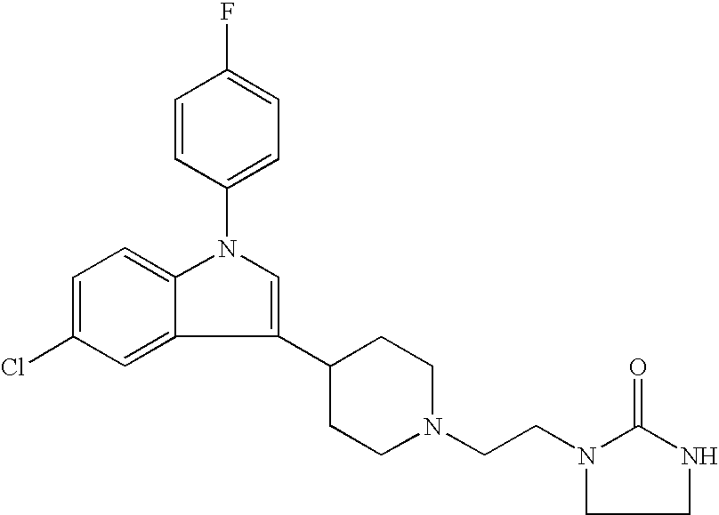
C1(C2CCN(CCN3C(=O)NCC3)CC2)=CN(C2=CC=C(F)C=C2)C2=CC=C(Cl)C=C12
